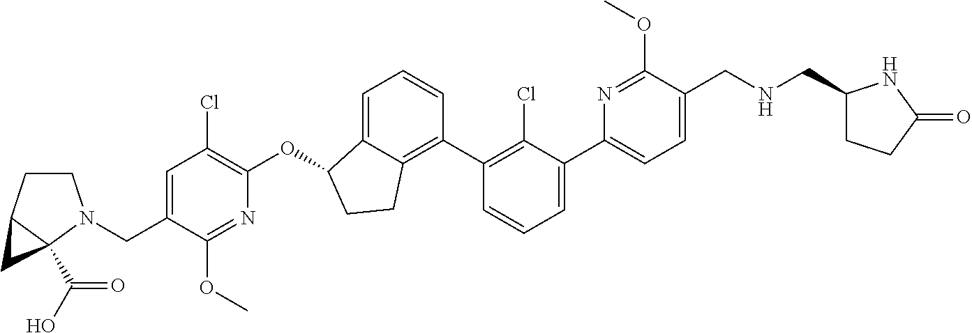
O(C1C2=CC=CC(C3=C(Cl)C(C4=CC=C(CNCC5CCC(=O)N5)C(OC)=N4)=CC=C3)=C2CC1)C1=C(Cl)C=C(CN2CCC3C2(C(O)=O)C3)C(OC)=N1
